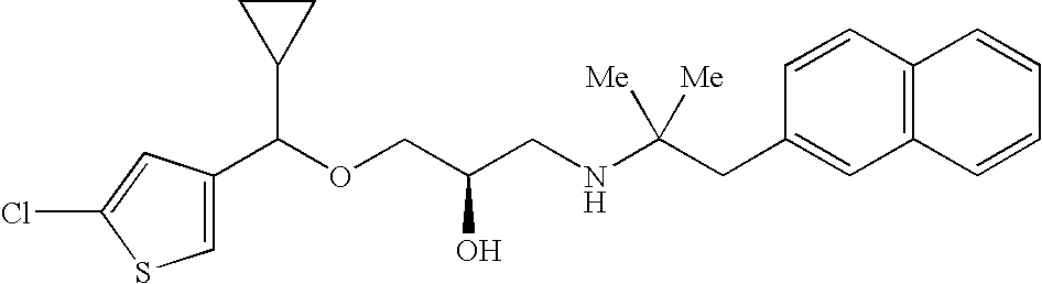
C1(C(OCC(CNC(CC2=CC3=C(C=C2)C=CC=C3)([Me])[Me])O)C2CC2)=CSC(Cl)=C1
